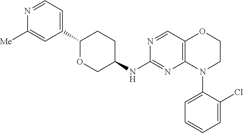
C1=NC([Me])=CC(C2OCC(NC3=NC4=C(C=N3)OCCN4C3=CC=CC=C3Cl)CC2)=C1
